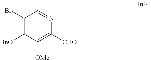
C1(Br)=C([BnO])C([OMe])=C([CHO])N=C1
